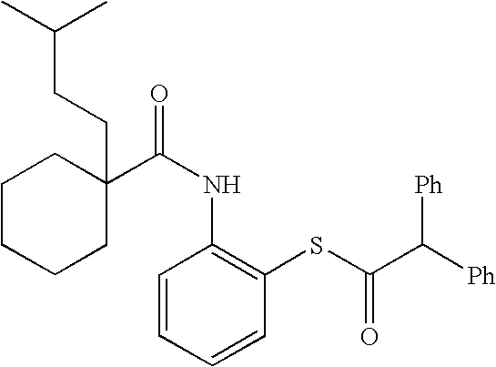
C1CCCC(CCC(C)C)(C(NC2=C(SC(=O)C([Ph])[Ph])C=CC=C2)=O)C1
